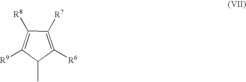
C1([R9])=C([R8])C([R7])=C([R6])C1C
